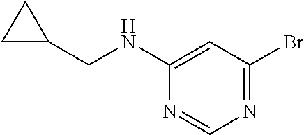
N1=CN=C(Br)C=C1NCC1CC1
